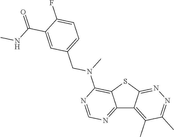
C12=NC=NC(N(CC3=CC=C(F)C(C(NC)=O)=C3)C)=C1SC1=NN=C(C)C(C)=C21
